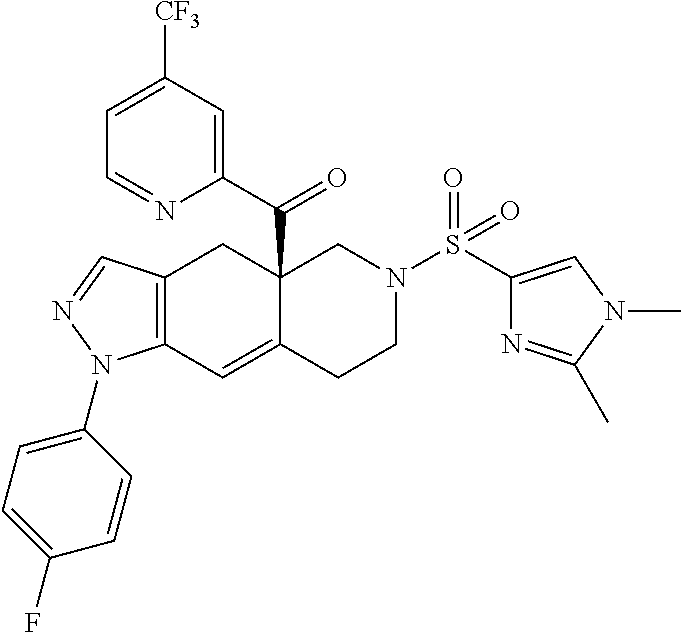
C12(C(C3=CC([CF3])=CC=N3)=O)C(=CC3=C(C1)C=NN3C1=CC=C(F)C=C1)CCN(S(C1=CN(C)C(C)=N1)(=O)=O)C2
